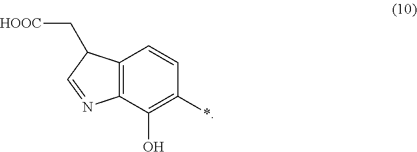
C12=C(C=CC(*)=C1O)C(C[HOOC])C=N2
